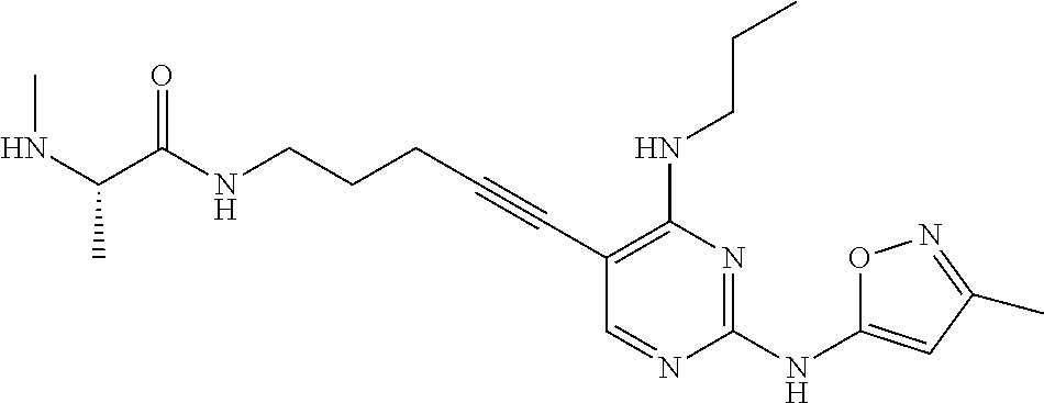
C1(C#CCCCNC(=O)C(NC)C)=C(NCCC)N=C(NC2=CC(C)=NO2)N=C1
